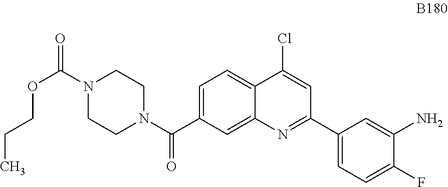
C1=C(C(N2CCN(C(=O)OCCC)CC2)=O)C=C2C(=C1)C(Cl)=CC(C1=CC=C(F)C(N)=C1)=N2
